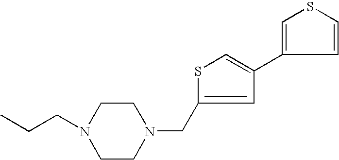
C1CN(CC2=CC(C3=CSC=C3)=CS2)CCN1CCC
